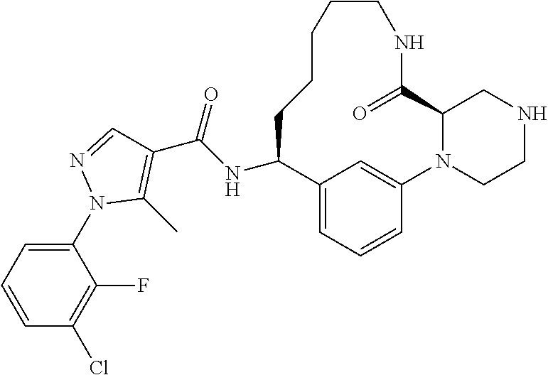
N(C1C2=CC=CC(=C2)N2CCNCC2C(=O)NCCCCC1)C(=O)C1=C(C)N(C2=CC=CC(Cl)=C2F)N=C1
